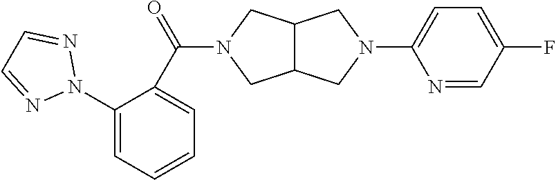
C12C(CN(C3=CC=C(F)C=N3)C1)CN(C(C1=CC=CC=C1N1N=CC=N1)=O)C2
